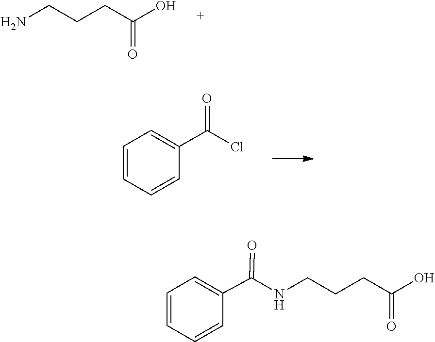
C(C(=O)O)CCN.C1=CC=C(C(=O)Cl)C=C1.C1=C(C(=O)NCCCC(=O)O)C=CC=C1
